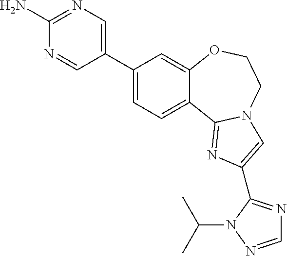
C1(C2=CN=C(N)N=C2)=CC=C2C(=C1)OCCN1C2=NC(C2=NC=NN2C(C)C)=C1
